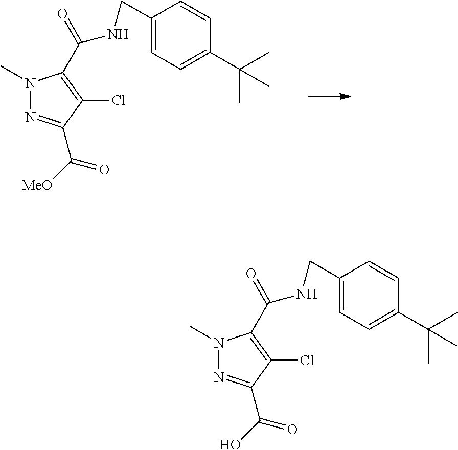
N1(C)N=C(C([MeO])=O)C(Cl)=C1C(=O)NCC1=CC=C(C(C)(C)C)C=C1.N1(C)N=C(C(O)=O)C(Cl)=C1C(=O)NCC1=CC=C(C(C)(C)C)C=C1
